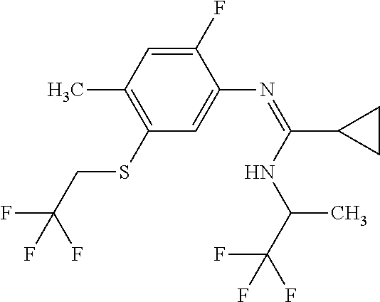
C1(F)=CC(C)=C(SCC(F)(F)F)C=C1N=C(C1CC1)NC(C(F)(F)F)C
